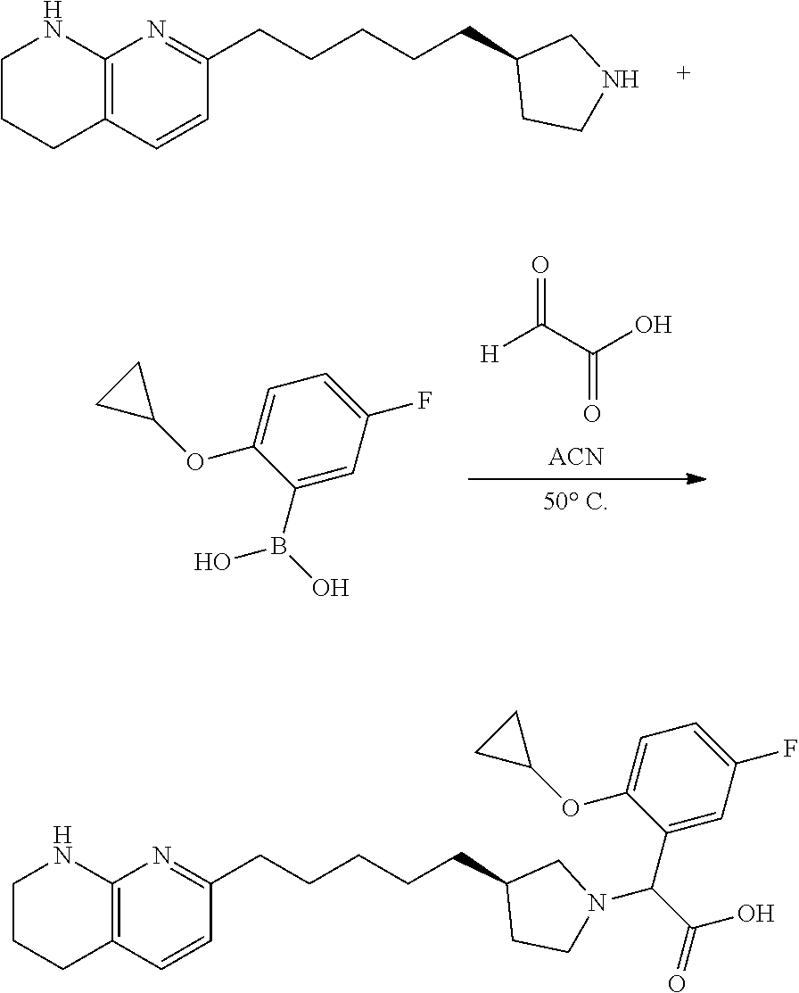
C12=C(C=CC(CCCCCC3CCNC3)=N1)CCCN2.[ACN].O=C(C(O)=O)[H].[50 C].C1(B(O)O)=CC(F)=CC=C1OC1CC1.C12=C(C=CC(CCCCCC3CCN(C(C(=O)O)C4=CC(F)=CC=C4OC4CC4)C3)=N1)CCCN2
